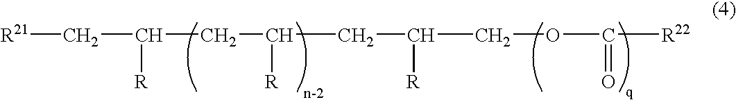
C(C(CC(CC(COC([R22])=O)[R])[R])[R])[R21]
